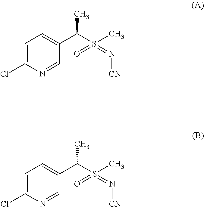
C1=C(Cl)N=CC(C(S(C)(=N[CN])=O)C)=C1.C1=C(Cl)N=CC(C(S(C)(=N[CN])=O)C)=C1
